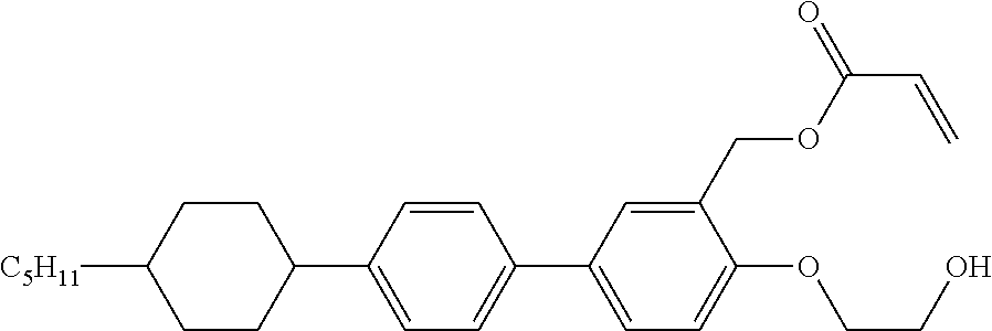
C1CC([C5H11])CCC1C1=CC=C(C2=CC=C(OCCO)C(COC(C=C)=O)=C2)C=C1
